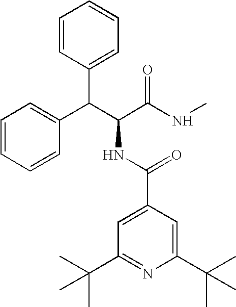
C(C(C(NC)=O)NC(C1=CC(C(C)(C)C)=NC(C(C)(C)C)=C1)=O)(C1=CC=CC=C1)C1=CC=CC=C1
